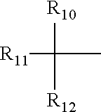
[R11]C(C)([R12])[R10]
